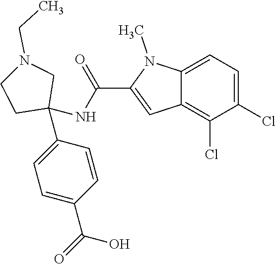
C1=C2C(=C(Cl)C(Cl)=C1)C=C(C(NC1(C3=CC=C(C(=O)O)C=C3)CN(CC)CC1)=O)N2C
